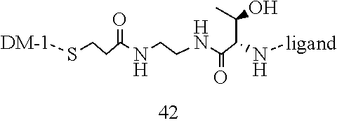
C(NCCNC(C(N[ligand])C(C)O)=O)(CCS[DM-1])=O
